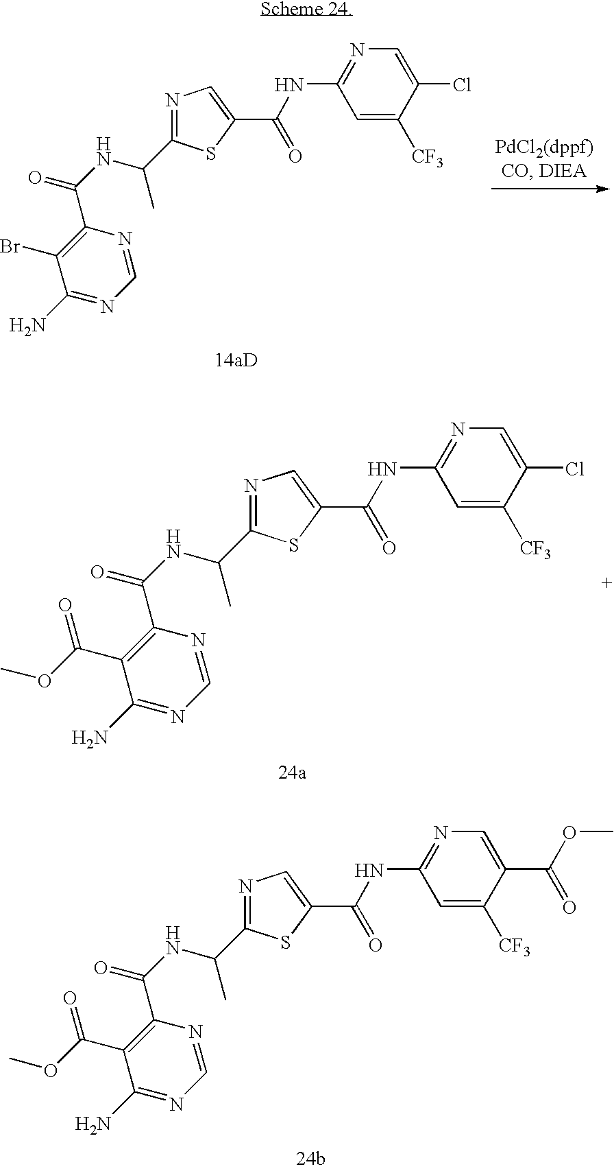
N1=C(C(NC(=O)C2=C(C(OC)=O)C(N)=NC=N2)C)SC(C(NC2=NC=C(C(OC)=O)C([CF3])=C2)=O)=C1.N1=C(C(NC(=O)C2=C(Br)C(N)=NC=N2)C)SC(C(NC2=NC=C(Cl)C([CF3])=C2)=O)=C1.N1=C(C(NC(=O)C2=C(C(OC)=O)C(N)=NC=N2)C)SC(C(NC2=NC=C(Cl)C([CF3])=C2)=O)=C1
